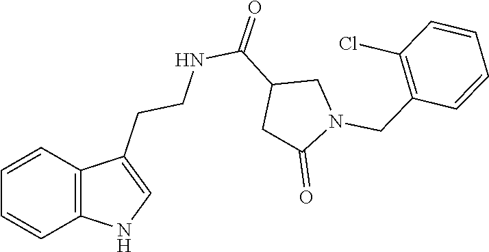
C12=C(C=CC=C1)C(CCNC(C1CC(=O)N(CC3=C(Cl)C=CC=C3)C1)=O)=CN2
